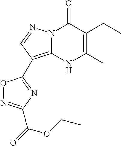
N12C(=C(C3=NC(C(=O)OCC)=NO3)C=N1)NC(C)=C(CC)C2=O
